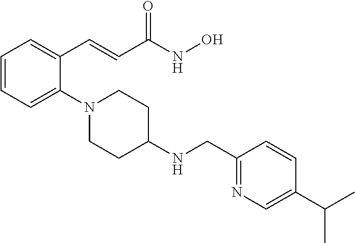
C1=CC=C(N2CCC(NCC3=NC=C(C(C)C)C=C3)CC2)C(C=CC(NO)=O)=C1
